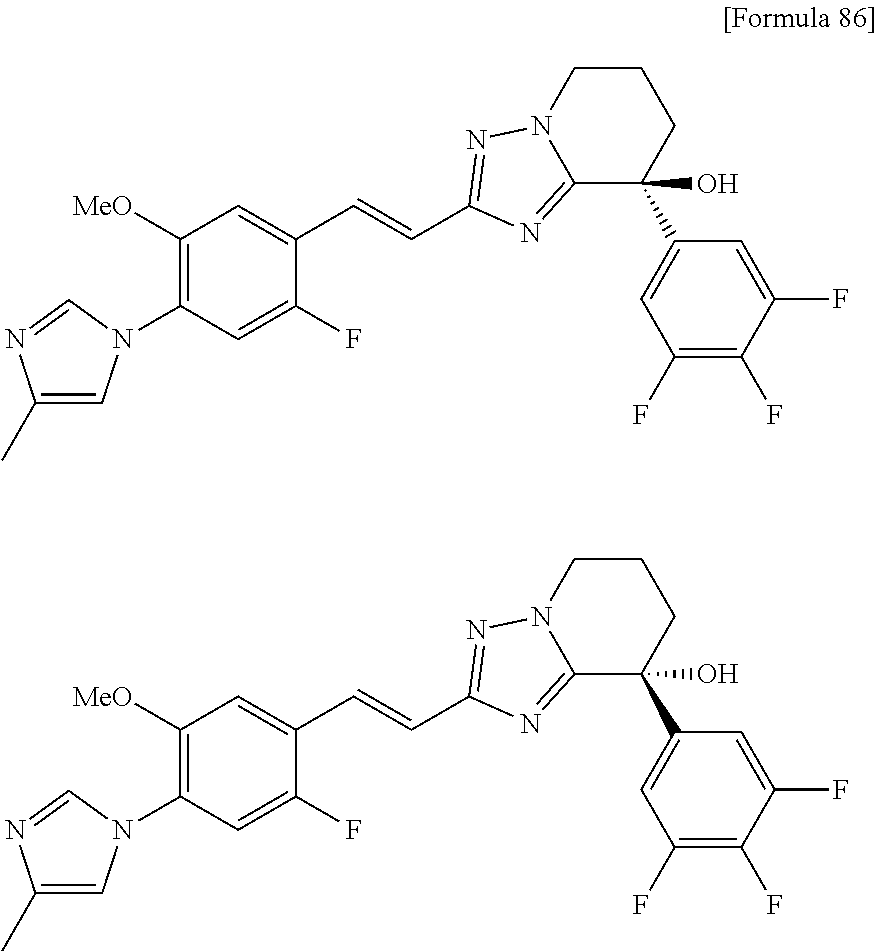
C1=C(C=CC2=NN3CCCC(C4=CC(F)=C(F)C(F)=C4)(O)C3=N2)C(F)=CC(N2C=C(C)N=C2)=C1[MeO].C1=C(C=CC2=NN3CCCC(C4=CC(F)=C(F)C(F)=C4)(O)C3=N2)C(F)=CC(N2C=C(C)N=C2)=C1[MeO]
